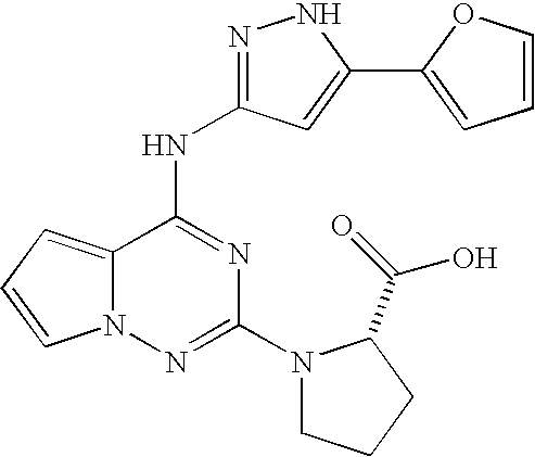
C12=CC=CN1N=C(N1CCCC1C(=O)O)N=C2NC1=NNC(C2=CC=CO2)=C1
